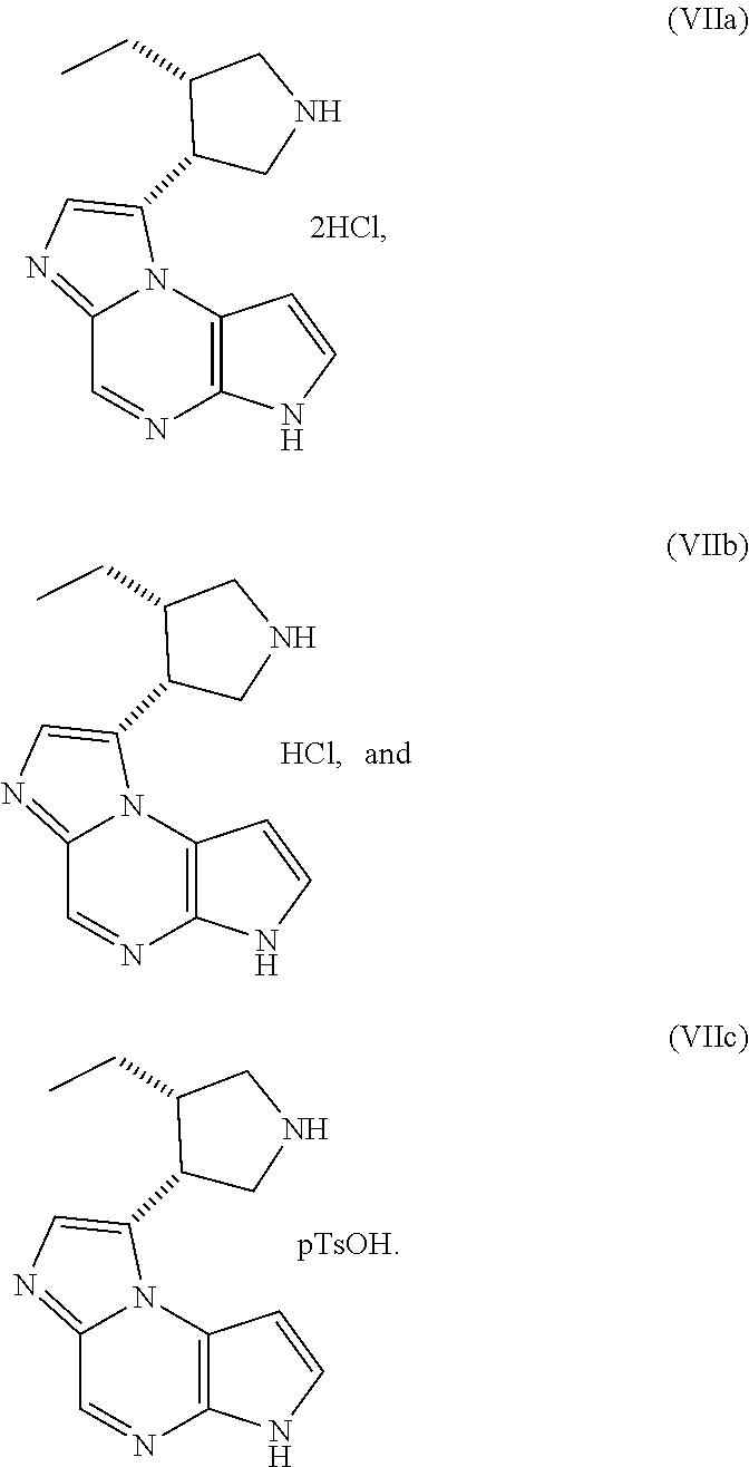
C12=NC=C(C3CNCC3CC)N1C1=C(N=C2)NC=C1.[2HCl].C12=NC=C(C3CNCC3CC)N1C1=C(N=C2)NC=C1.[HCl].C12=NC=C(C3CNCC3CC)N1C1=C(N=C2)NC=C1.[pTsOH]
